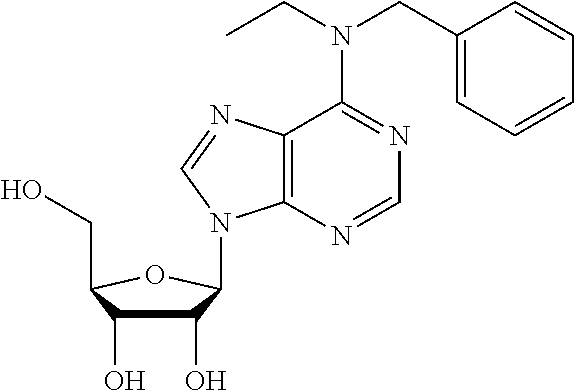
C1(O)C(O)C(CO)OC1N1C2=C(N=C1)C(N(CC1=CC=CC=C1)CC)=NC=N2
